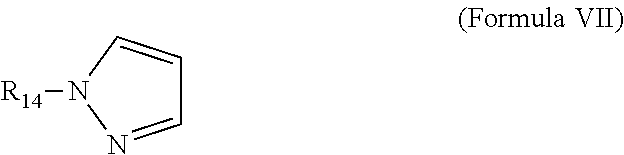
C1=CN([R14])N=C1
